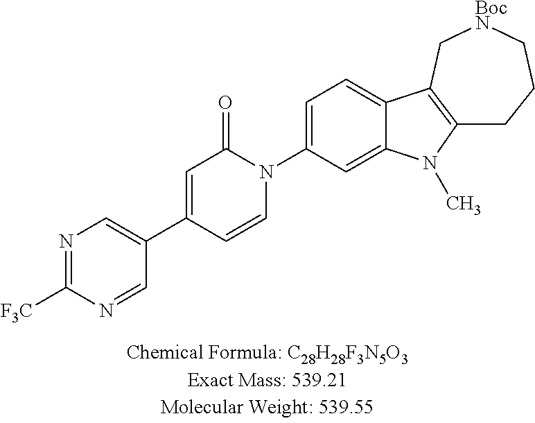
N1=C([F3C])N=CC(C2=CC(=O)N(C3=CC=C4C(=C3)N(C)C3=C4C[BocN]CCC3)C=C2)=C1
